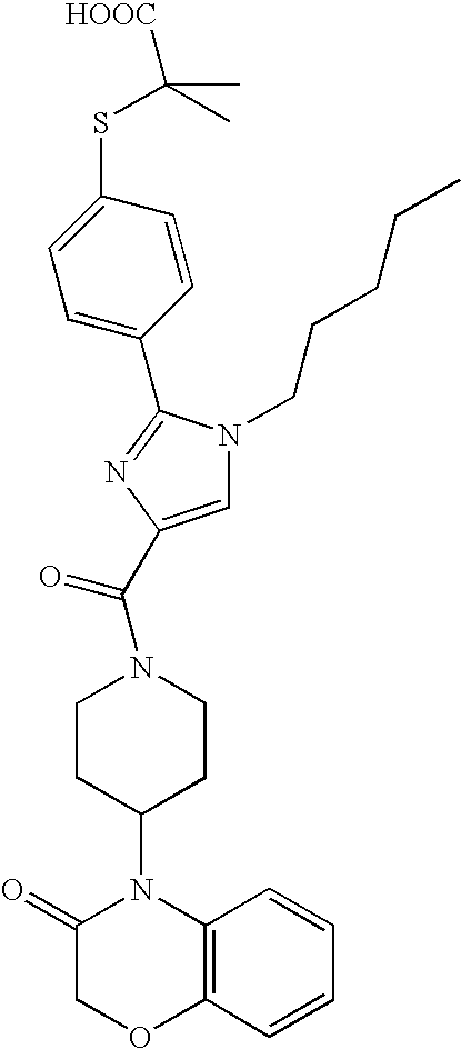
N1(C(C2=CN(CCCCC)C(C3=CC=C(SC([HOOC])(C)C)C=C3)=N2)=O)CCC(N2C(=O)COC3=C2C=CC=C3)CC1
